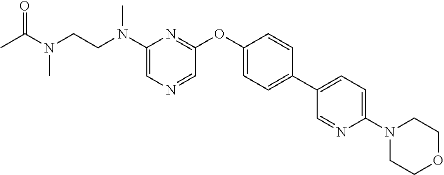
CC(N(C)CCN(C)C1=CN=CC(OC2=CC=C(C3=CC=C(N4CCOCC4)N=C3)C=C2)=N1)=O
